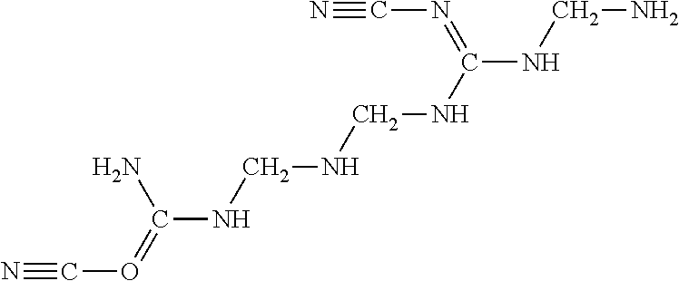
N#CO=C(N)NCNCNC(NCN)=NC#N
